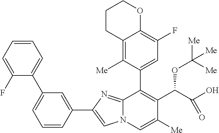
C1=CC(C2=CN3C(=N2)C(C2=CC(F)=C4C(=C2[Me])CCCO4)=C(C(C(O)=O)OC([Me])([Me])[Me])C([Me])=C3)=CC(C2=CC=CC=C2F)=C1
